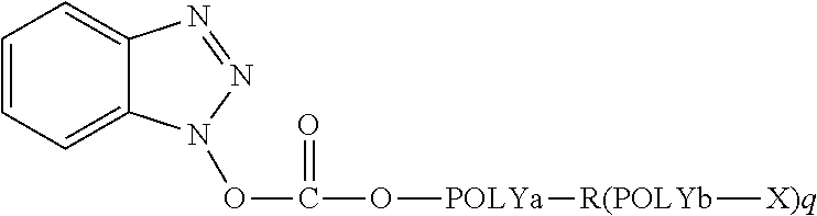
C1=CC=C2C(=C1)N=NN2OC(=O)O[POLYa][R(POLYb][X)q]
